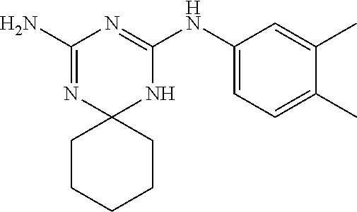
C1(N)=NC2(NC(NC3=CC=C(C)C(C)=C3)=N1)CCCCC2
